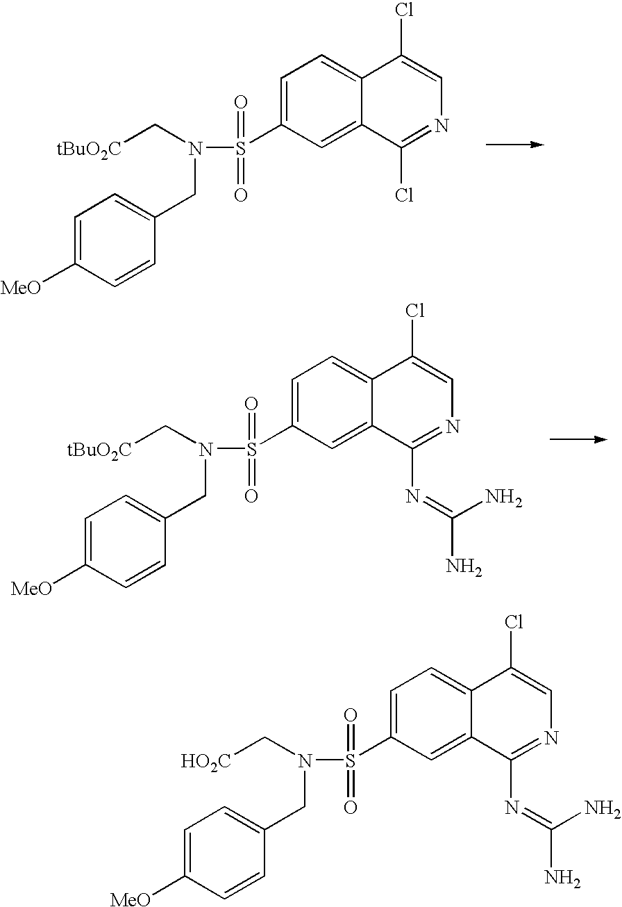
C([tBuO2C])N(S(C1=CC=C2C(=C1)C(Cl)=NC=C2Cl)(=O)=O)CC1=CC=C([MeO])C=C1.C([tBuO2C])N(S(C1=CC=C2C(=C1)C(N=C(N)N)=NC=C2Cl)(=O)=O)CC1=CC=C([MeO])C=C1.C([HO2C])N(S(C1=CC=C2C(=C1)C(N=C(N)N)=NC=C2Cl)(=O)=O)CC1=CC=C([MeO])C=C1
